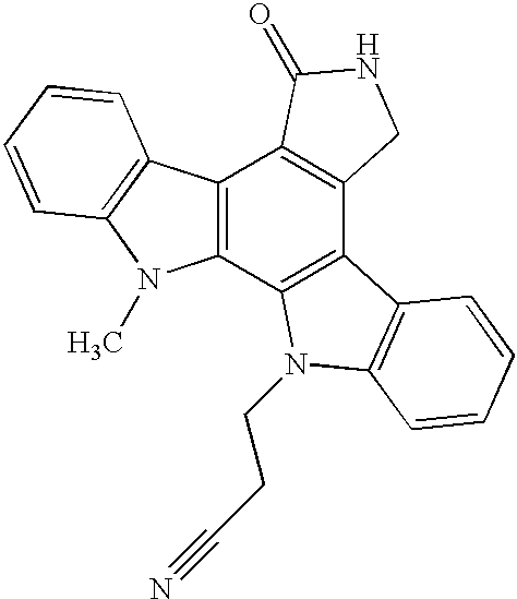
C12=C(C3=C(C4=C1C(=O)NC4)C1=C(N3CCC#N)C=CC=C1)N(C)C1=C2C=CC=C1
